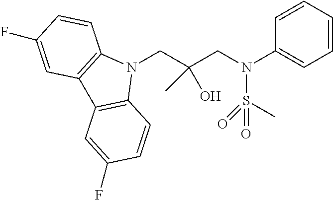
N1(CC(CN(S(C)(=O)=O)C2=CC=CC=C2)(O)C)C2=C(C3=C1C=CC(F)=C3)C=C(F)C=C2
